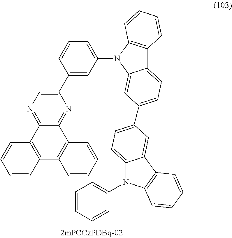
C1(C2=CC(N3C4=CC(C5=CC=C6N(C7=CC=CC=C7)C7=C(C6=C5)C=CC=C7)=CC=C4C4=C3C=CC=C4)=CC=C2)=CN=C2C(=N1)C1=C(C3=C2C=CC=C3)C=CC=C1
